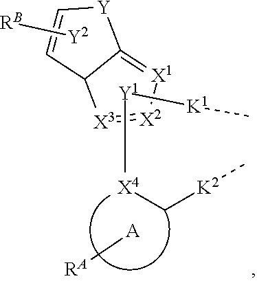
[Y]1C=CC2C1=[X1][X2]=[X3]2.[Y2][RB].[Y1]([K1]C)[X4]C[K2]C.[A][RA]
